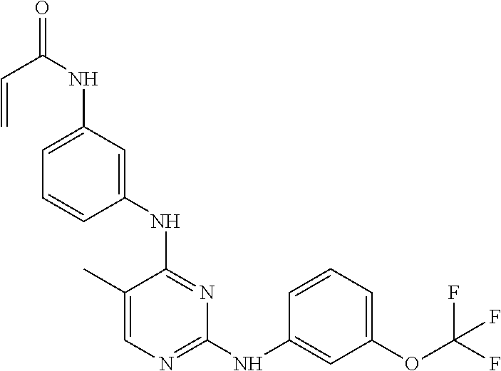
C1(C)=CN=C(NC2=CC(OC(F)(F)F)=CC=C2)N=C1NC1=CC(NC(=O)C=C)=CC=C1
